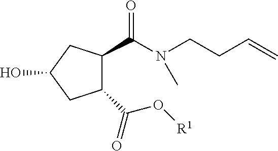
C1(C(O[R1])=O)C(C(=O)N(CCC=C)C)CC(O)C1
